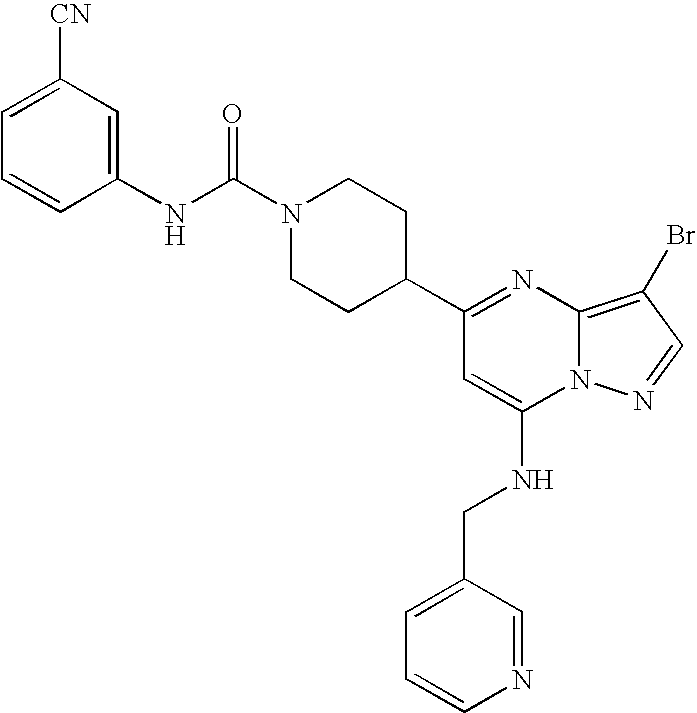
C1=CN=CC(CNC2=CC(C3CCN(C(NC4=CC([CN])=CC=C4)=O)CC3)=NC3=C(Br)C=NN23)=C1
